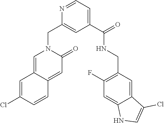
N1=CC=C(C(NCC2=C(F)C=C3C(=C2)C(Cl)=CN3)=O)C=C1CN1C=C2C(=CC1=O)C=CC(Cl)=C2
